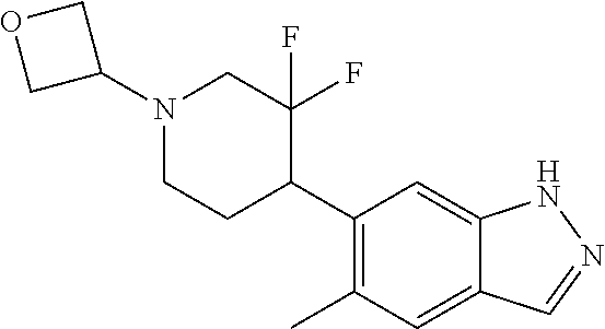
N1(C2COC2)CCC(C2=C(C)C=C3C(=C2)NN=C3)C(F)(F)C1
